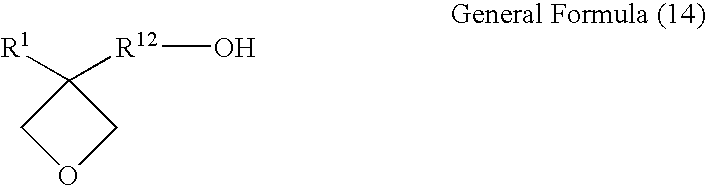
[R1]C1([R12]O)COC1
